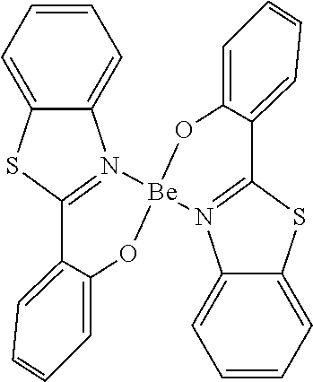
S1C2=CC=CC=C2N2=C1C1=CC=CC=C1O[Be]21N2=C(SC3=CC=CC=C32)C2=CC=CC=C2O1
